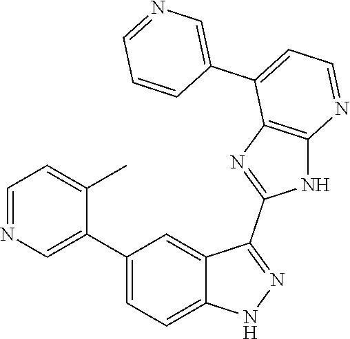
C1=NC=C(C2=CC=C3C(=C2)C(C2=NC4=C(N2)N=CC=C4C2=CN=CC=C2)=NN3)C(C)=C1
